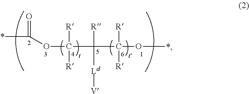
*C(OC([R])([R])C(C([R])([R])O*)([R])[Ld][V])=O
